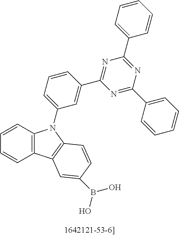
C1=CC2=C(C=C1)C1=C(N2C2=CC=CC(C3=NC(C4=CC=CC=C4)=NC(C4=CC=CC=C4)=N3)=C2)C=CC(B(O)O)=C1
